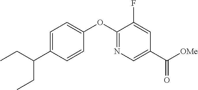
C1=C(C(CC)CC)C=CC(OC2=NC=C(C([OMe])=O)C=C2F)=C1
